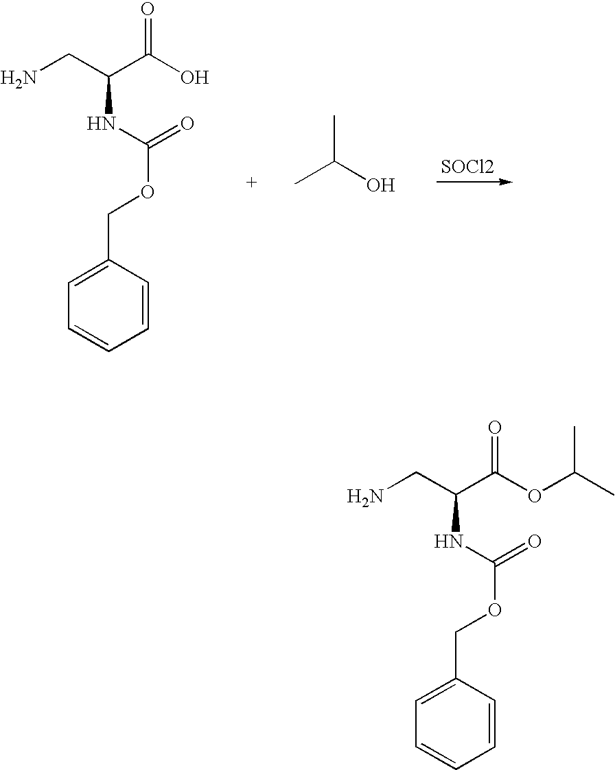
[SOCl2].C1=C(COC(=O)NC(CN)C(O)=O)C=CC=C1.CC(O)C.C1=C(COC(=O)NC(CN)C(OC(C)C)=O)C=CC=C1
